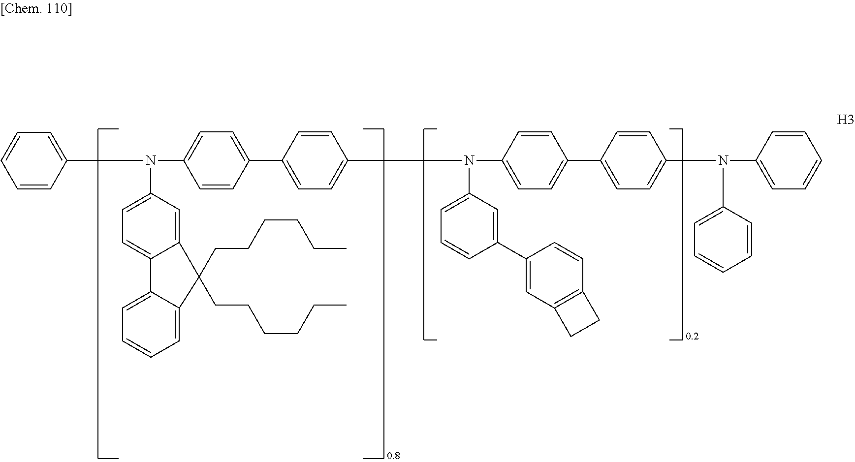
C1=CC(N(C2=CC=C3C(=C2)C(CCCCCC)(CCCCCC)C2=CC=CC=C32)C2=CC=C(C3=CC=C(N(C4=CC=C(C5=CC=C(N(C6=CC=CC=C6)C6=CC=CC=C6)C=C5)C=C4)C4=CC=CC(C5=CC6=C(C=C5)CC6)=C4)C=C3)C=C2)=CC=C1
